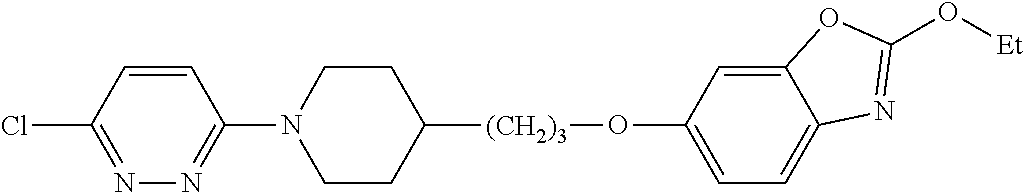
C1=CC(Cl)=NN=C1N1CCC([(CH2)3]OC2=CC=C3C(=C2)OC(O[Et])=N3)CC1
